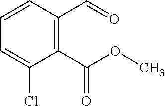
C1=CC(C=O)=C(C(OC)=O)C(Cl)=C1
